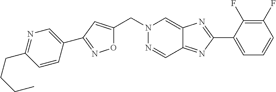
C1(C2=NOC(CN3N=CC4=NC(C5=CC=CC(F)=C5F)=NC4=C3)=C2)=CN=C(CCCC)C=C1
